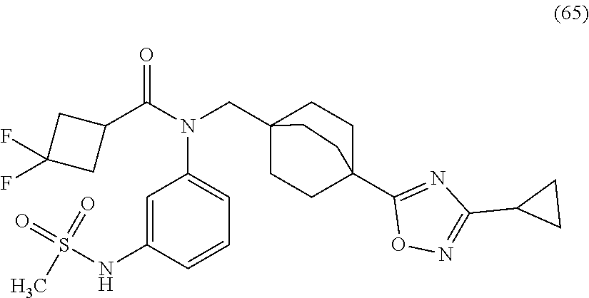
C1=C(NS(C)(=O)=O)C=CC=C1N(CC12CCC(C3=NC(C4CC4)=NO3)(CC1)CC2)C(=O)C1CC(F)(F)C1
